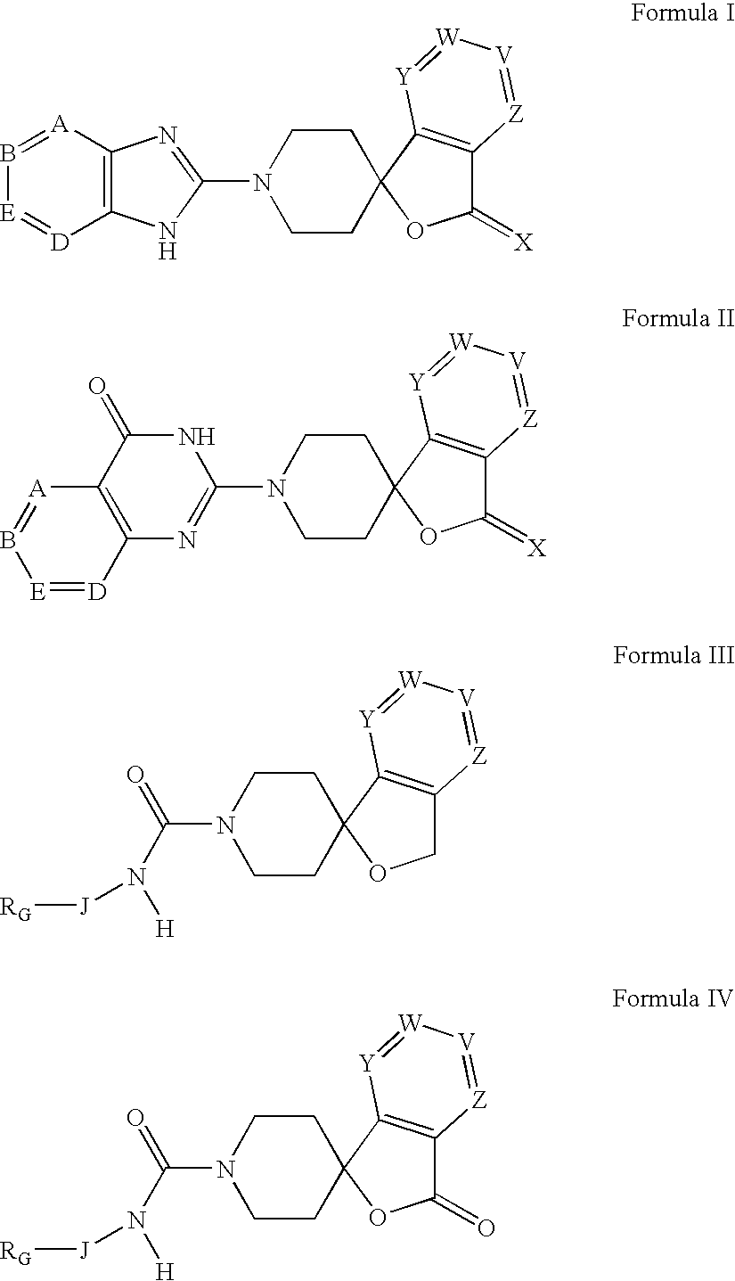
[A]1=B[E]=[D]C2=C1N=C(N1CCC3(CC1)C1=C(C(=[X])O3)[Z]=[V][W]=[Y]1)N2.N1(C2=NC3=C(C(=O)N2)[A]=B[E]=[D]3)CCC2(CC1)C1=C(C(=[X])O2)[Z]=[V][W]=[Y]1.N1(C(N([J][RG])[H])=O)CCC2(CC1)C1=C(CO2)[Z]=[V][W]=[Y]1.N1(C(N([J][RG])[H])=O)CCC2(CC1)C1=C(C(=O)O2)[Z]=[V][W]=[Y]1
